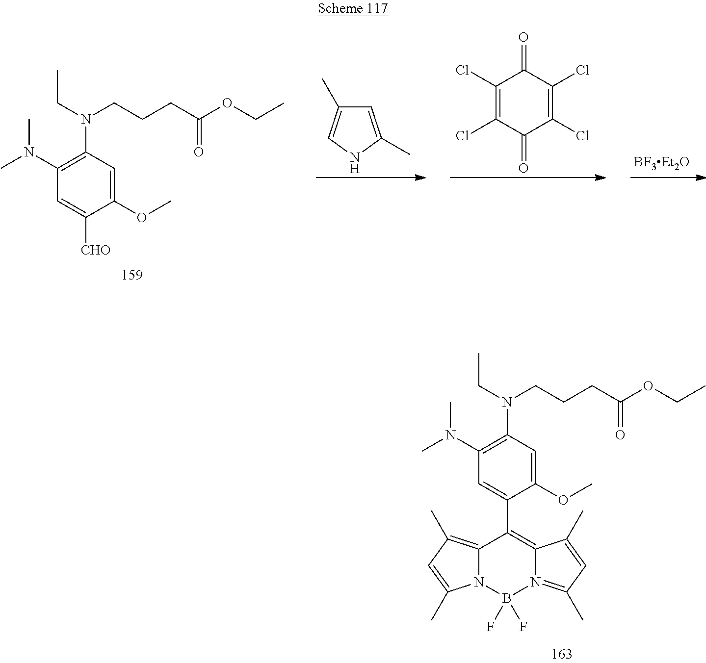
C1(N(CC)CCCC(OCC)=O)=C(N(C)C)C=C(C2=C3N(=C(C)C=C3C)B(F)(F)N3C2=C(C)C=C3C)C(OC)=C1.C1(N(CC)CCCC(OCC)=O)=C(N(C)C)C=C([CHO])C(OC)=C1.C1=C(C)NC=C1C.C1(Cl)=C(Cl)C(=O)C(Cl)=C(Cl)C1=O
